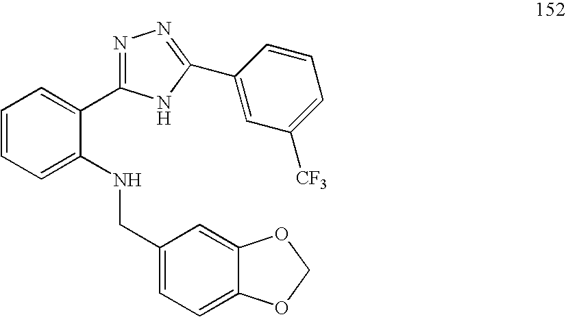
C1=CC=C(NCC2=CC=C3C(=C2)OCO3)C(C2=NN=C(C3=CC([CF3])=CC=C3)N2)=C1
